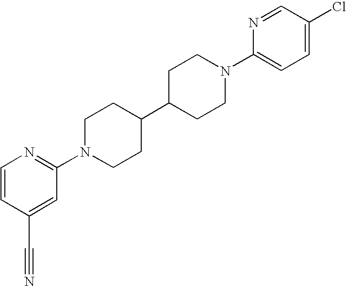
C1C(C2CCN(C3=NC=CC(C#N)=C3)CC2)CCN(C2=CC=C(Cl)C=N2)C1
